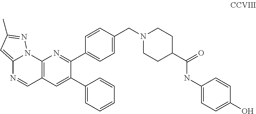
C12=C(C=C(C3=CC=CC=C3)C(C3=CC=C(CN4CCC(C(=O)NC5=CC=C(O)C=C5)CC4)C=C3)=N1)C=NC1=CC(C)=NN21
